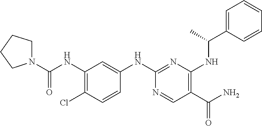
C1(NC(=O)N2CCCC2)=C(Cl)C=CC(NC2=NC(NC(C3=CC=CC=C3)C)=C(C(N)=O)C=N2)=C1
